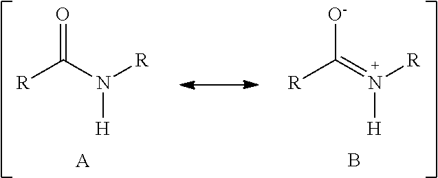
[O-]C(=N([R])[H])[R].B.O=C(N([R])[H])[R].[A]
